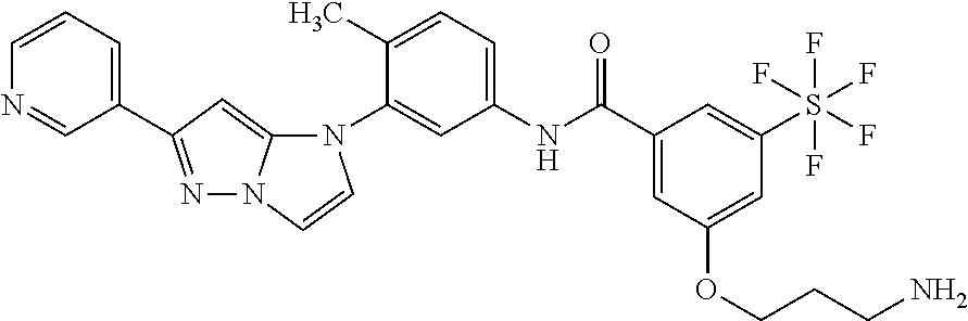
N1=C(C2=CC=CN=C2)C=C2N1C=CN2C1=CC(NC(C2=CC(OCCCN)=CC(S(F)(F)(F)(F)F)=C2)=O)=CC=C1C
